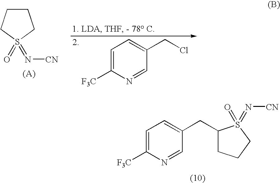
C1=C([F3C])N=CC(CC2CCCS2(=O)=N[CN])=C1.C1=C([F3C])N=CC(CCl)=C1.C1CCS(=O)(=N[CN])C1
